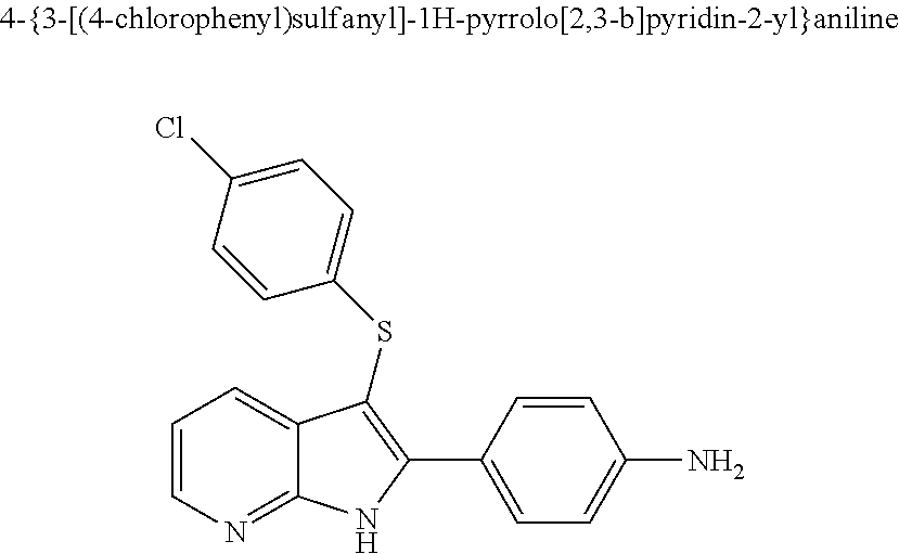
C1=CN=C2C(=C1)C(SC1=CC=C(Cl)C=C1)=C(C1=CC=C(N)C=C1)N2
